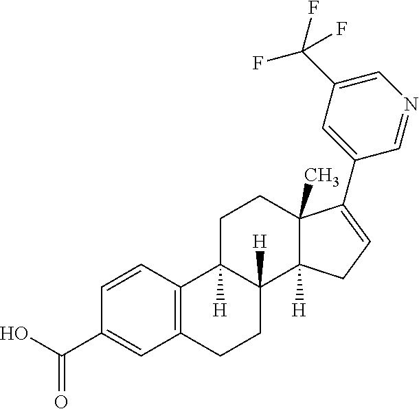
C1=CC(C(O)=O)=CC2=C1C1([H])C([H])(CC2)C2([H])C(C)(CC1)C(C1=CC(C(F)(F)F)=CN=C1)=CC2
